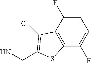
C1=C(F)C2=C(C(F)=C1)SC(CN)=C2Cl
